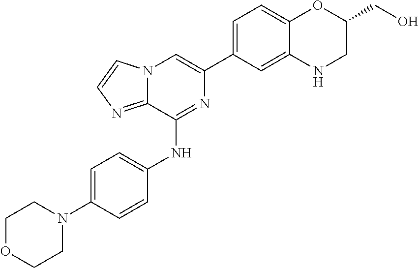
C1(C2=CC=C3C(=C2)NCC(CO)O3)=CN2C(=NC=C2)C(NC2=CC=C(N3CCOCC3)C=C2)=N1
